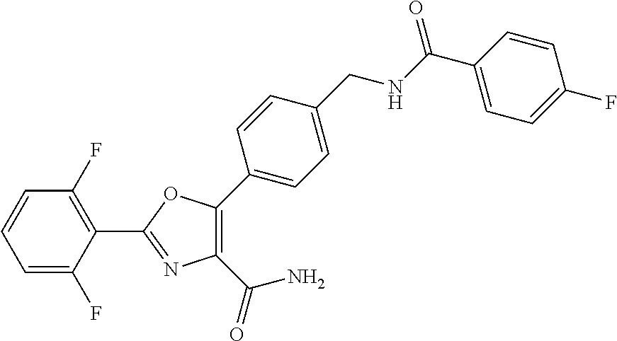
C1(C2=NC(C(=O)N)=C(C3=CC=C(CNC(C4=CC=C(F)C=C4)=O)C=C3)O2)=C(F)C=CC=C1F
